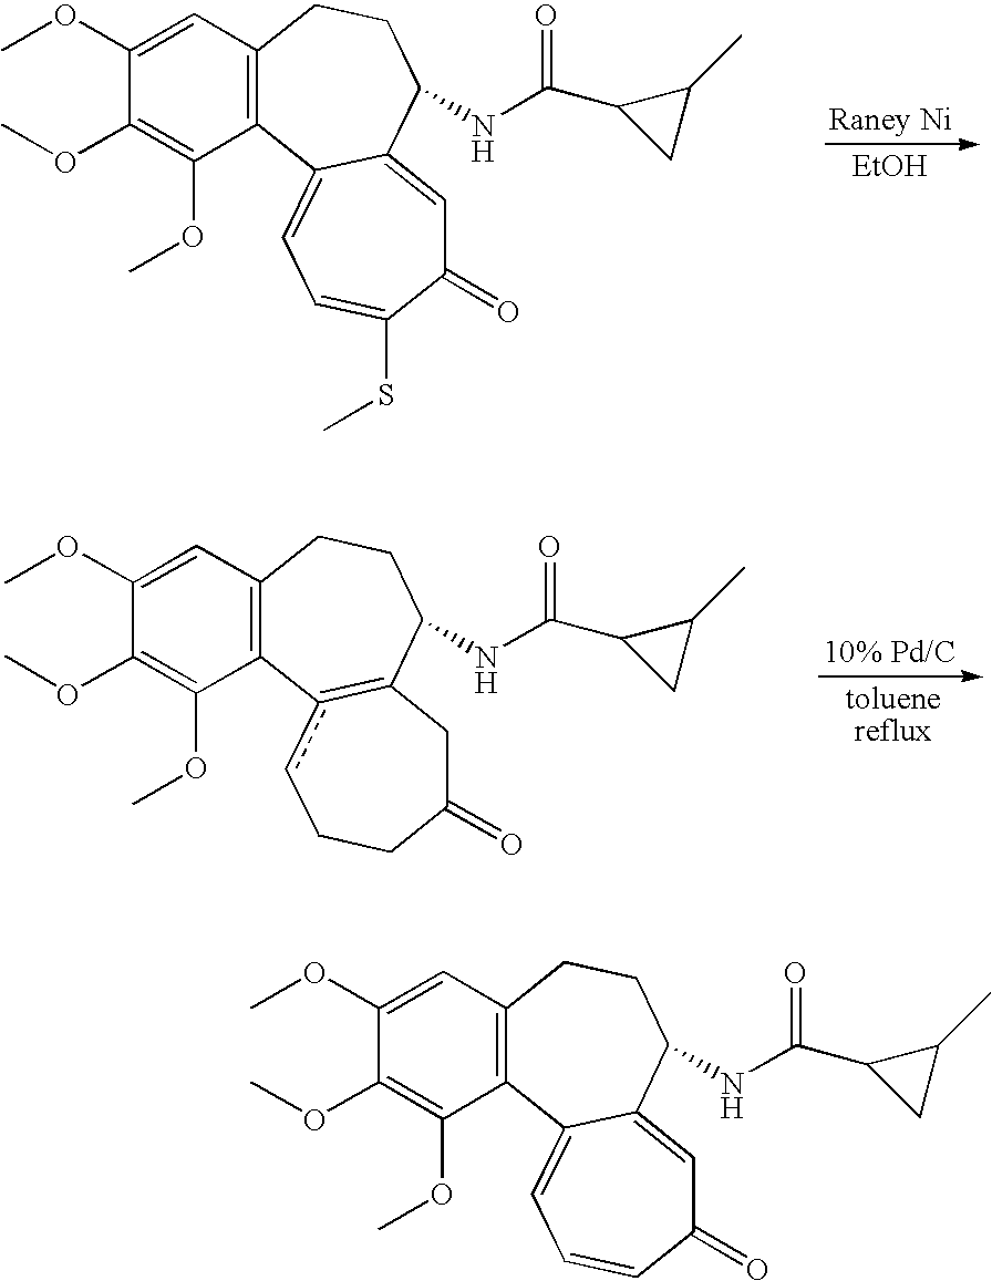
[EtOH].C1(OC)=CC2=C(C(OC)=C1OC)C1=CC=C(SC)C(=O)C=C1C(NC(=O)C1CC1C)CC2.[toluenereflux].C1(OC)=CC2=C(C(OC)=C1OC)c1cCCC(=O)CC=1C(NC(=O)C1CC1C)CC2.C1(OC)=CC2=C(C(OC)=C1OC)C1=CC=CC(=O)C=C1C(NC(=O)C1CC1C)CC2
